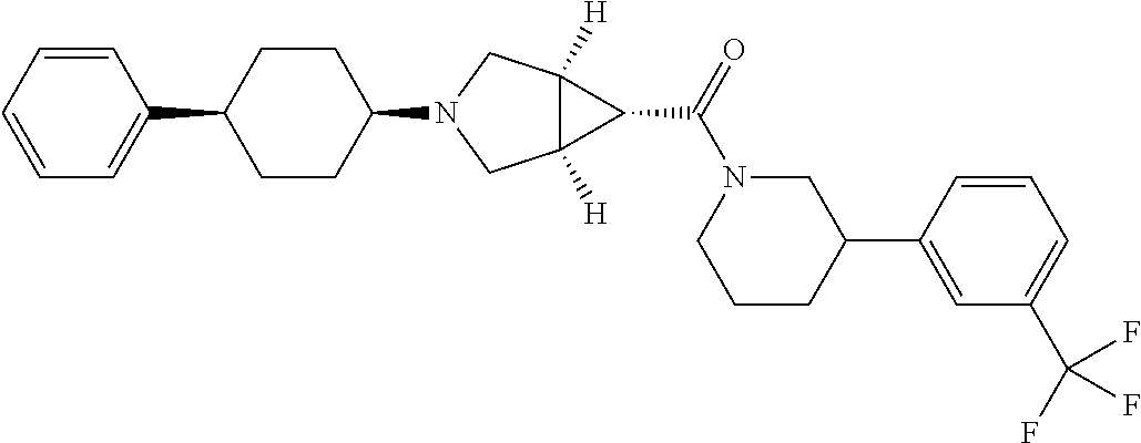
C1(C2CCC(N3CC4([H])C([H])(C3)C4C(N3CCCC(C4=CC(C(F)(F)F)=CC=C4)C3)=O)CC2)=CC=CC=C1
